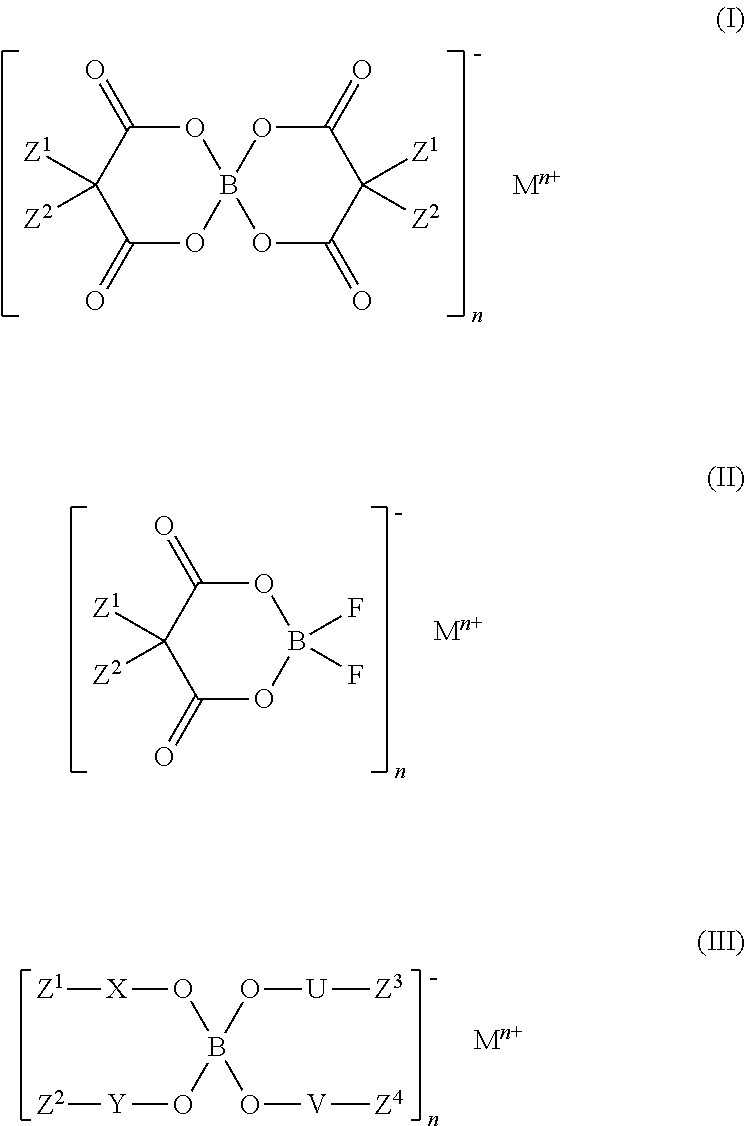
C1([Z1])([Z2])C(=O)OB2(OC1=O)OC(=O)C([Z1])([Z2])C(=O)O2.[Mn+].C1([Z1])([Z2])C(=O)OB(F)(F)OC1=O.[Mn+].[Y](OB(O[X][Z1])(O[V][Z4])O[U][Z3])[Z2].[Mn+]
